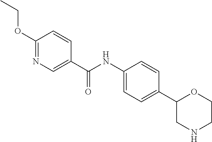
C1(C2=CC=C(NC(C3=CN=C(OCC)C=C3)=O)C=C2)CNCCO1
